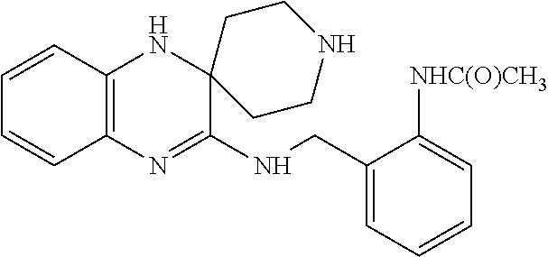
C12=C(N=C(NCC3=CC=CC=C3[NHC(O)CH3])C3(N1)CCNCC3)C=CC=C2
